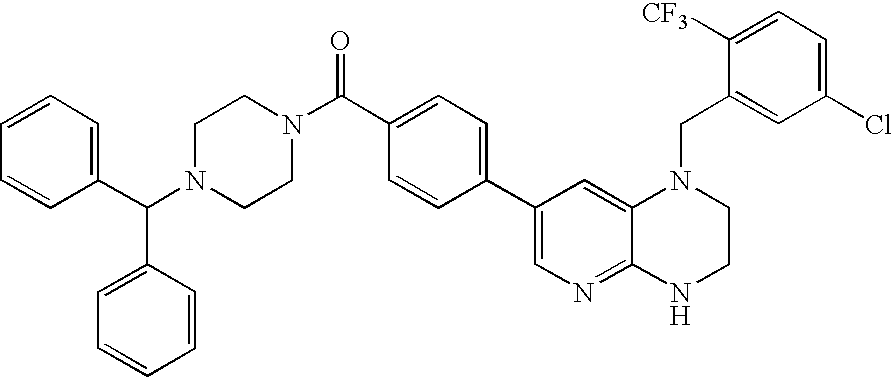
C1=CC(C2=CN=C3C(=C2)N(CC2=CC(Cl)=CC=C2[CF3])CCN3)=CC=C1C(N1CCN(C(C2=CC=CC=C2)C2=CC=CC=C2)CC1)=O
